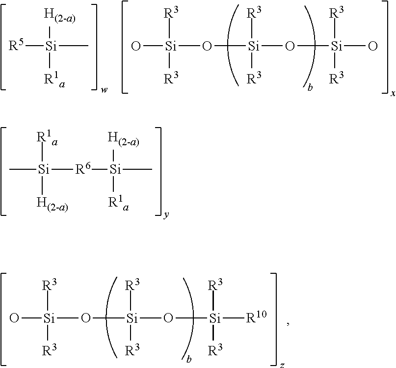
[R5][Si](C)([H(2-a)])[R1a].O[Si](O[Si](O[Si](O)([R3])[R3])([R3])[R3])([R3])[R3].C[Si]([R6][Si](C)([H(2-a)])[R1a])([R1a])[H(2-a)].O[Si](O[Si](O[Si]([R10])([R3])[R3])([R3])[R3])([R3])[R3]
